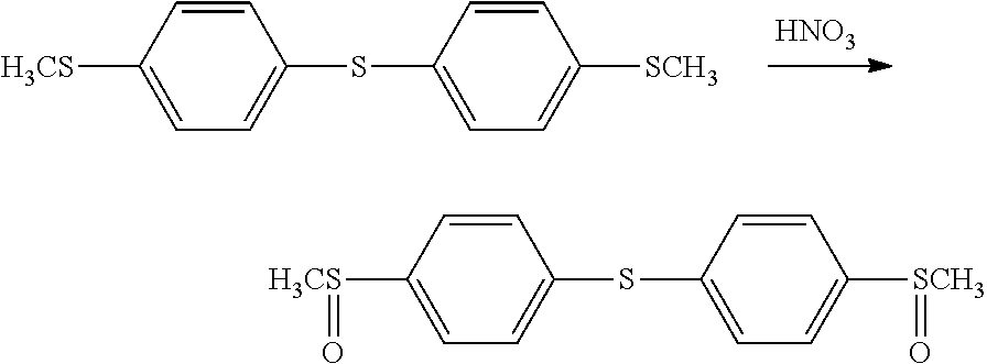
[HNO3].C1(SC2=CC=C([H3CS])C=C2)=CC=C([SCH3])C=C1.C1(SC2=CC=C([H3CS]=O)C=C2)=CC=C([SCH3]=O)C=C1
